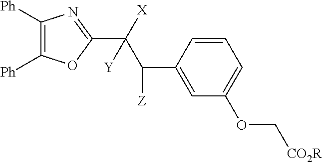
C1(C(C(C2=CC(OC[CO2R])=CC=C2)[Z])([X])[Y])=NC([Ph])=C([Ph])O1
